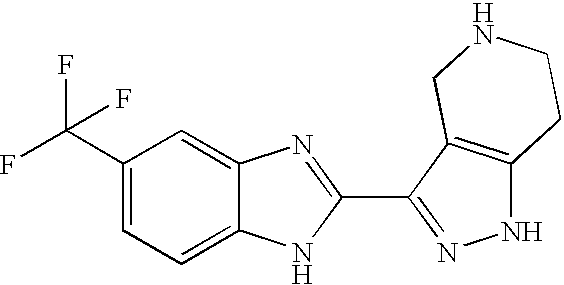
C1(C(F)(F)F)=CC=C2C(=C1)N=C(C1=NNC3=C1CNCC3)N2
